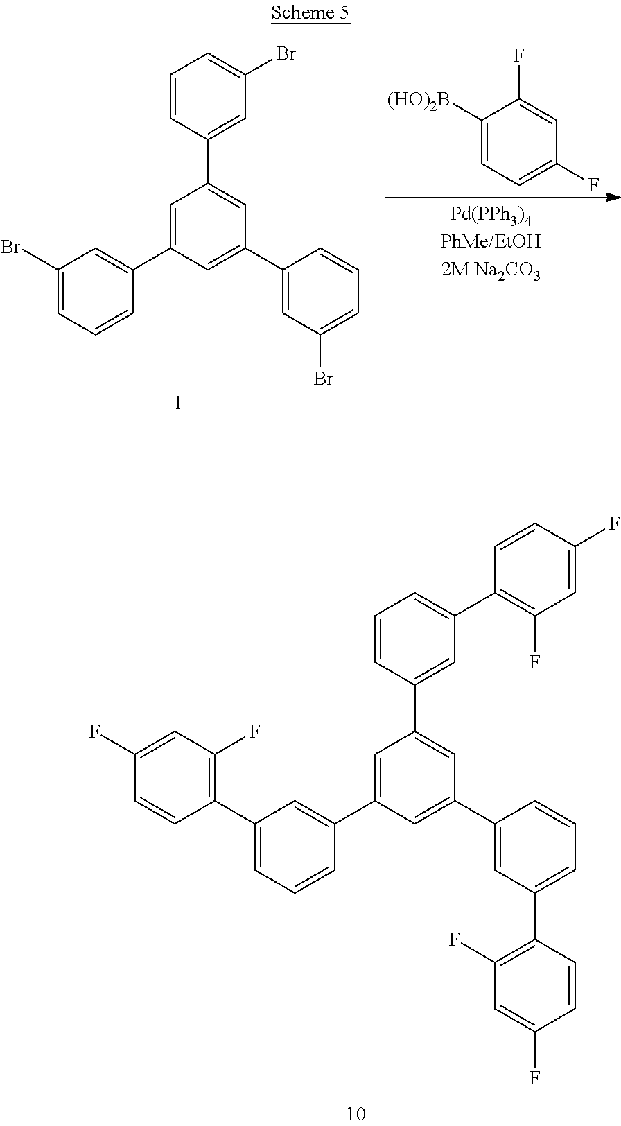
C1(Br)=CC=CC(C2=CC(C3=CC(Br)=CC=C3)=CC(C3=CC(Br)=CC=C3)=C2)=C1.C1([(HO)2B])=CC=C(F)C=C1F.C1(C2=C(F)C=C(F)C=C2)=CC=CC(C2=CC(C3=CC(C4=C(F)C=C(F)C=C4)=CC=C3)=CC(C3=CC(C4=C(F)C=C(F)C=C4)=CC=C3)=C2)=C1
